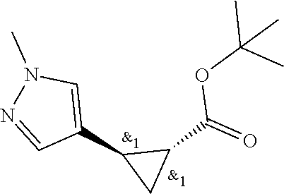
C1(C2C(C(=O)OC(C)(C)C)C2)=CN(C)N=C1
